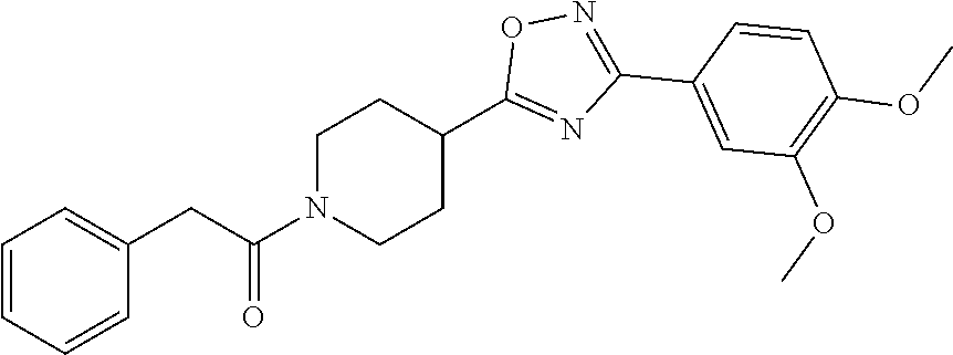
C1N(C(CC2=CC=CC=C2)=O)CCC(C2=NC(C3=CC(OC)=C(OC)C=C3)=NO2)C1
